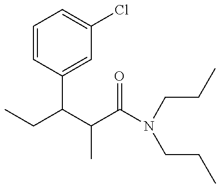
CCC(C(C(N(CCC)CCC)=O)C)C1=CC(Cl)=CC=C1
